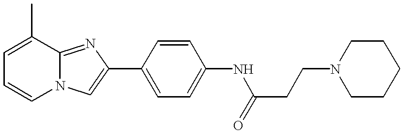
C1=CN2C(=NC(C3=CC=C(NC(CCN4CCCCC4)=O)C=C3)=C2)C(C)=C1
